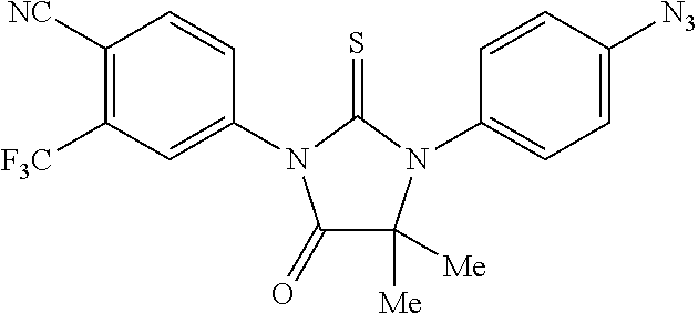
C1(=O)C([Me])([Me])N(C2=CC=C([N3])C=C2)C(=S)N1C1=CC([F3C])=C([NC])C=C1
